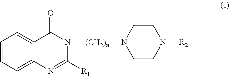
C1=CC=C2C(=C1)C(=O)N([(CH2)n]N1CCN([R2])CC1)C([R1])=N2
